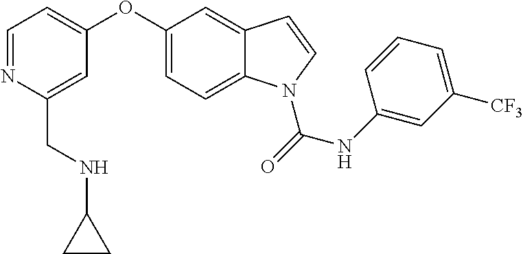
C(C1=CC(OC2=CC=C3C(=C2)C=CN3C(=O)NC2=CC([CF3])=CC=C2)=CC=N1)NC1CC1
